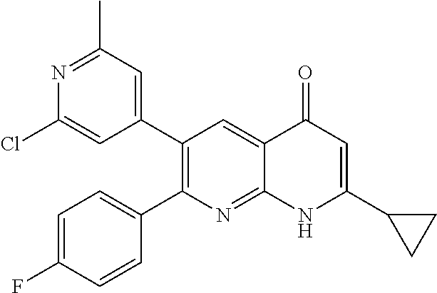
N1=C(C)C=C(C2=C(C3=CC=C(F)C=C3)N=C3C(=C2)C(=O)C=C(C2CC2)N3)C=C1Cl
